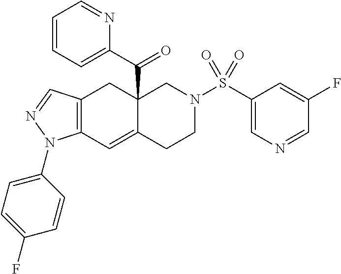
C12(C(C3=CC=CC=N3)=O)C(=CC3=C(C1)C=NN3C1=CC=C(F)C=C1)CCN(S(C1=CN=CC(F)=C1)(=O)=O)C2
